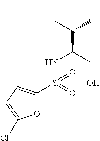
O1C(S(=O)(NC(C(CC)C)CO)=O)=CC=C1Cl
